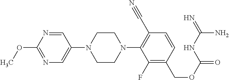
C1=NC(OC)=NC=C1N1CCN(C2=C(C#N)C=CC(COC(=O)NC(=N)N)=C2F)CC1
